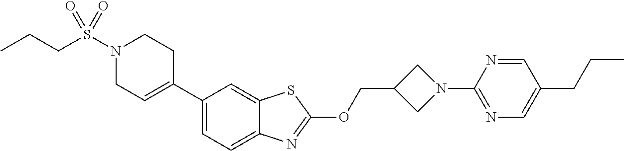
N1(S(=O)(CCC)=O)CC=C(C2=CC=C3C(=C2)SC(OCC2CN(C4=NC=C(CCC)C=N4)C2)=N3)CC1
